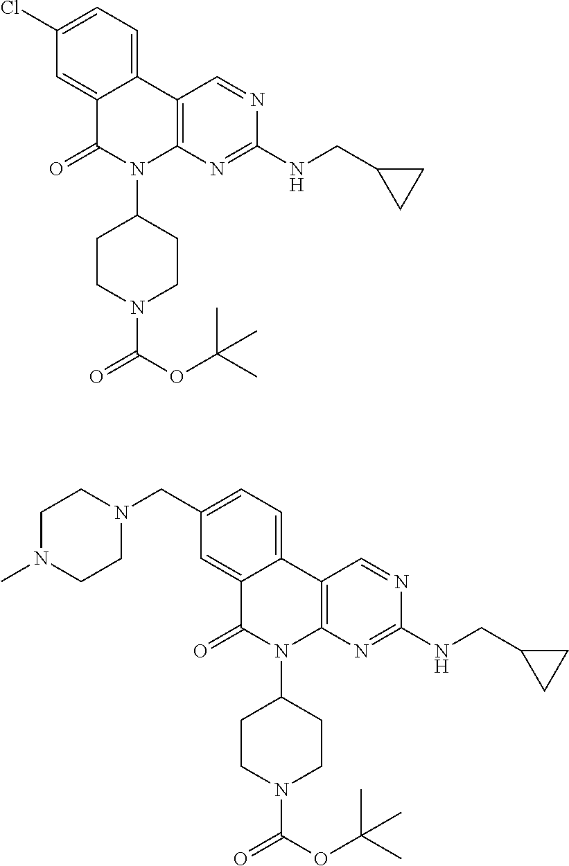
C1(Cl)=CC=C2C(=C1)C(=O)N(C1CCN(C(OC(C)(C)C)=O)CC1)C1=C2C=NC(NCC2CC2)=N1.C1(CN2CCN(C)CC2)=CC=C2C(=C1)C(=O)N(C1CCN(C(OC(C)(C)C)=O)CC1)C1=C2C=NC(NCC2CC2)=N1
